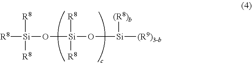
[R8][Si]([R8])(O[Si]([R8])(O[Si]([(R8)b])[(R9)3-b])[R8])[R8]
